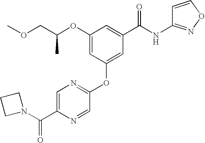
C1=C(C(N2CCC2)=O)N=CC(OC2=CC(C(NC3=NOC=C3)=O)=CC(OC(COC)C)=C2)=N1
